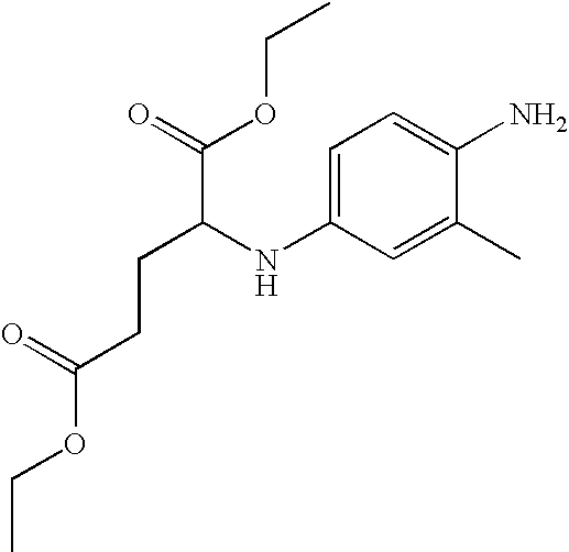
C1=C(NC(C(=O)OCC)CCC(OCC)=O)C=C(C)C(N)=C1
